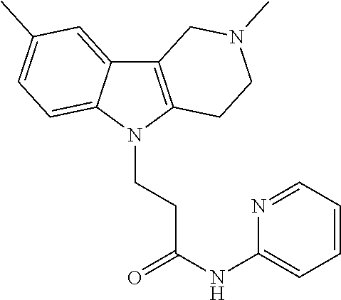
C12=C(N(CCC(NC3=CC=CC=N3)=O)C3=CC=C(C)C=C13)CCN(C)C2
